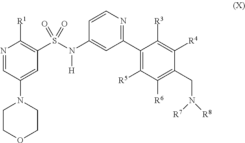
N1=CC(N2CCOCC2)=CC(S(N(C2=CC(C3=C([R5])C([R6])=C(CN([R7])[R8])C([R4])=C3[R3])=NC=C2)[H])(=O)=O)=C1[R1]
